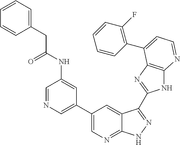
C1=NC=C(C2=CN=C3C(=C2)C(C2=NC4=C(N2)N=CC=C4C2=C(F)C=CC=C2)=NN3)C=C1NC(CC1=CC=CC=C1)=O
